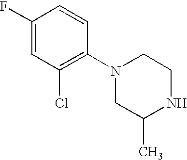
C1(F)=CC(Cl)=C(N2CC(C)NCC2)C=C1
